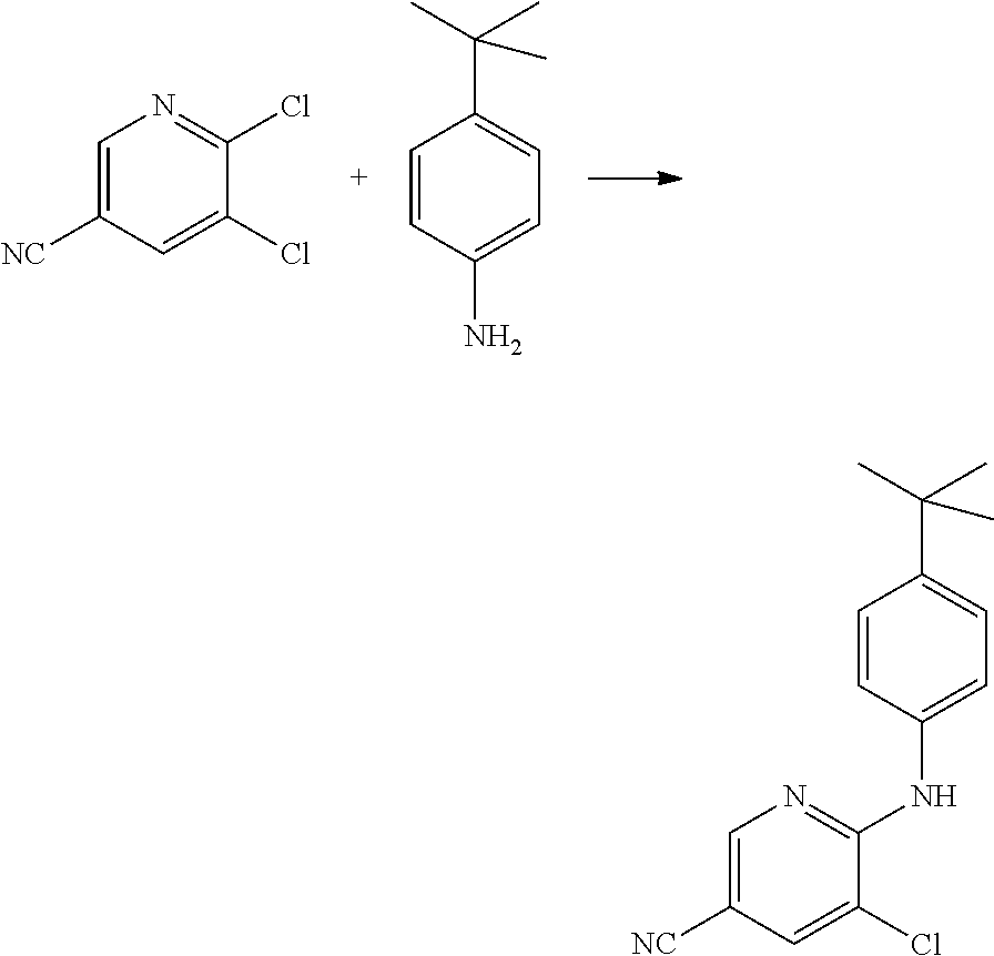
C1=C([NC])C=C(Cl)C(Cl)=N1.C1=CC(N)=CC=C1C(C)(C)C.C1=C([NC])C=C(Cl)C(NC2=CC=C(C(C)(C)C)C=C2)=N1
